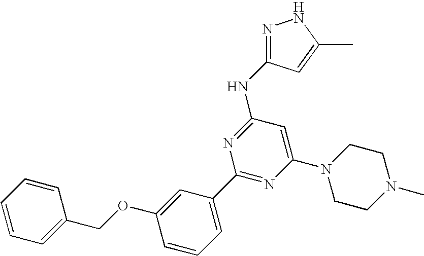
C1=CC=C(COC2=CC(C3=NC(N4CCN(C)CC4)=CC(NC4=NNC(C)=C4)=N3)=CC=C2)C=C1
